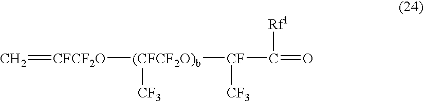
C=[CFCF2O][(CFCF2O)b]([CF](C(=O)[Rf1])[CF3])[CF3]
